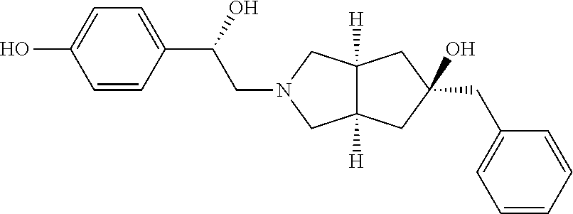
C1=CC(C(O)CN2CC3([H])C([H])(C2)CC(CC2=CC=CC=C2)(O)C3)=CC=C1O
